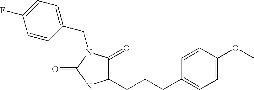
C1(CN2C(=O)NC(CCCC3=CC=C(OC)C=C3)C2=O)=CC=C(F)C=C1
